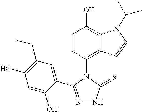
N1=C(C2=CC(CC)=C(O)C=C2O)N(C2=C3C(=C(O)C=C2)N(C(C)C)C=C3)C(=S)N1
